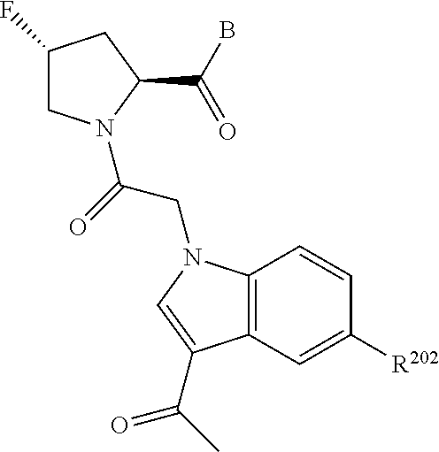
C1(F)CN(C(=O)CN2C3=C(C=C([R202])C=C3)C(C(=O)C)=C2)C(C(B)=O)C1
